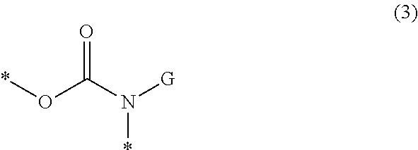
*OC(N([G])*)=O
